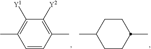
C1([Y2])=C(C)C=CC(C)=C1[Y1].C1CC(C)CCC1C
